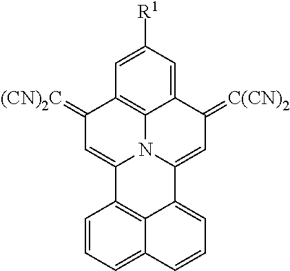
C12=CC([R1])=CC3=C1N1C(=CC3=[(CN)2C])C3=C4C(=CC=CC4=CC=C3)C1=CC2=[C(CN)2]
